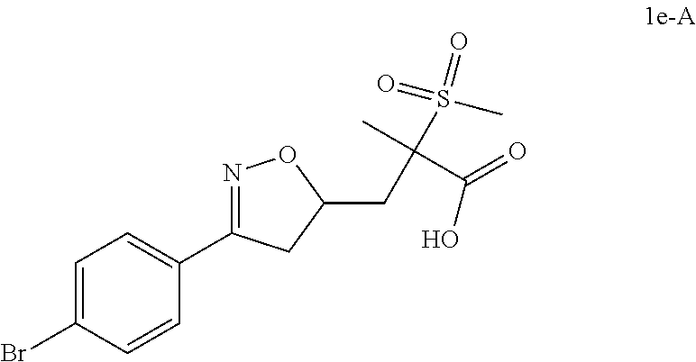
C1=C(Br)C=CC(C2=NOC(CC(S(=O)(=O)C)(C)C(=O)O)C2)=C1
